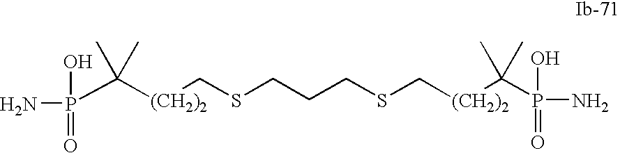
C([(CH2)2]CSCCCSC[(CH2)2]C(C)(C)P(N)(O)=O)(C)(C)P(N)(O)=O
